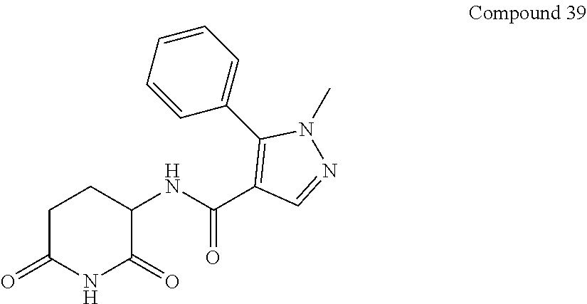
C1(NC(C2=C(C3=CC=CC=C3)N(C)N=C2)=O)C(=O)NC(=O)CC1
